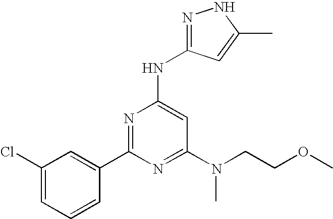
C1(Cl)=CC=CC(C2=NC(NC3=NNC(C)=C3)=CC(N(CCOC)C)=N2)=C1
